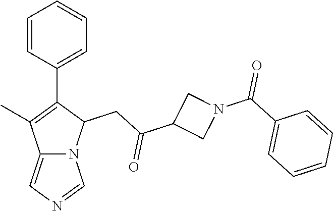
C12=CN=CN1C(CC(C1CN(C(=O)C3=CC=CC=C3)C1)=O)C(C1=CC=CC=C1)=C2C
